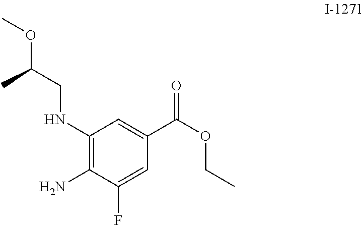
O(CC)C(C1=CC(NCC(OC)C)=C(N)C(F)=C1)=O
